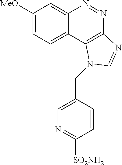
C1([MeO])=CC=C2C(=C1)N=NC1=C2N(CC2=CN=C([SO2NH2])C=C2)C=N1
